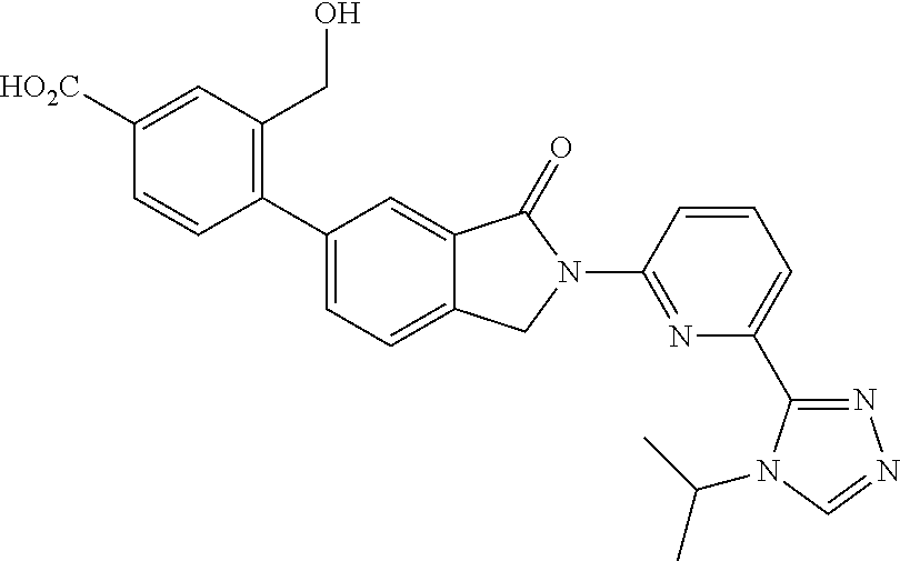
C1(C2=CC=C3C(=C2)C(=O)N(C2=NC(C4=NN=CN4C(C)C)=CC=C2)C3)=C(CO)C=C([HO2C])C=C1
